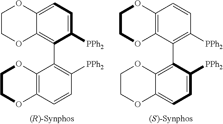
C1COC2=C(C3=C([PPh2])C=CC4=C3OCCO4)C([PPh2])=CC=C2O1.C1COC2=C(O1)C=CC([PPh2])=C2C1=C2C(=CC=C1[PPh2])OCCO2
